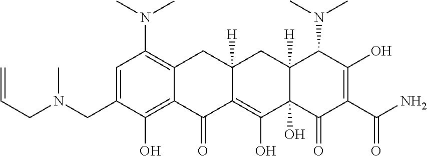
C1=C(CN(CC=C)C)C(O)=C2C(=C1N(C)C)CC1([H])C(=C(O)C3(O)C([H])(C1)C(N(C)C)C(O)=C(C(N)=O)C3=O)C2=O
